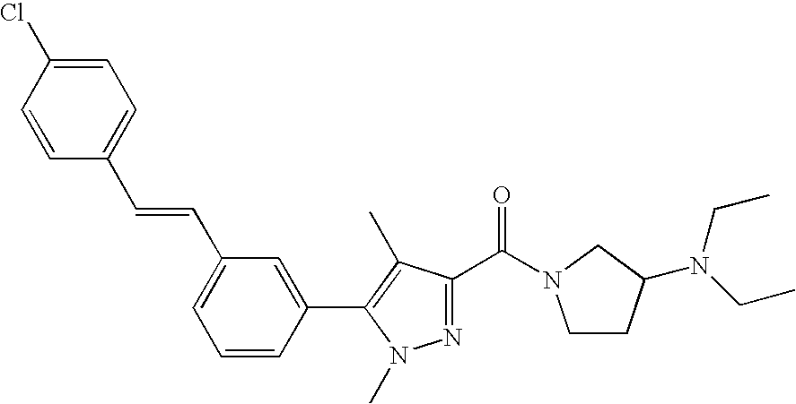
C1=CC(C2=C(C)C(C(N3CCC(N(CC)CC)C3)=O)=NN2C)=CC(C=CC2=CC=C(Cl)C=C2)=C1
